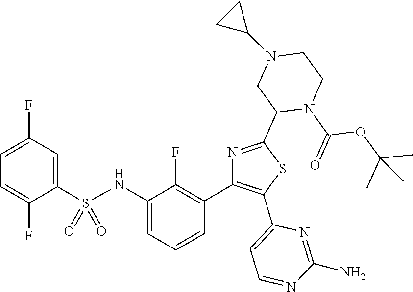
C1=C(F)C=C(S(=O)(=O)NC2=CC=CC(C3=C(C4=CC=NC(N)=N4)SC(C4N(C(=O)OC(C)(C)C)CCN(C5CC5)C4)=N3)=C2F)C(F)=C1
